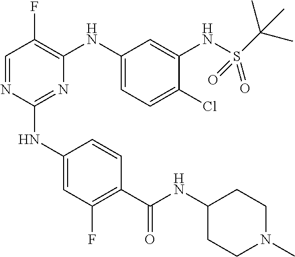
C(=O)(NC1CCN(C)CC1)C1=C(F)C=C(NC2=NC(NC3=CC=C(Cl)C(NS(=O)(=O)C(C)(C)C)=C3)=C(F)C=N2)C=C1
